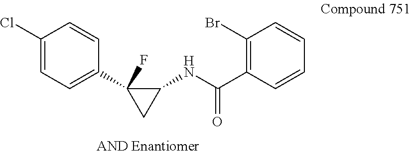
C1(Cl)=CC=C(C2(F)C(NC(C3=C(Br)C=CC=C3)=O)C2)C=C1
